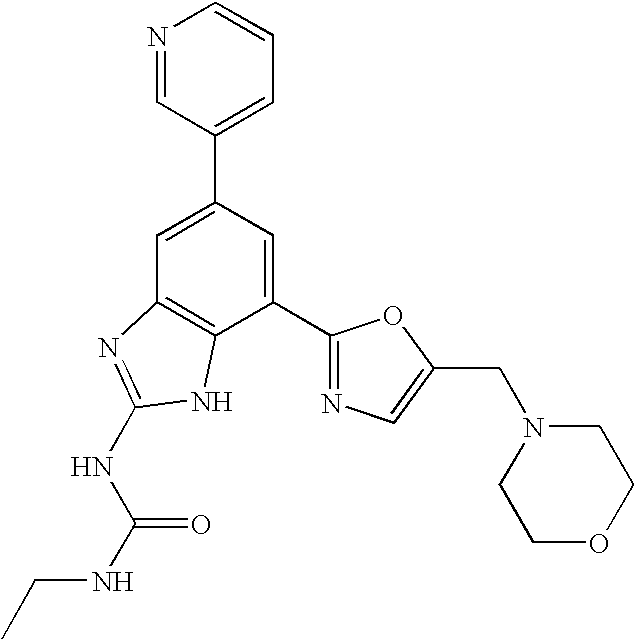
C1=C(C2=CC=CN=C2)C=C(C2=NC=C(CN3CCOCC3)O2)C2=C1N=C(NC(NCC)=O)N2
